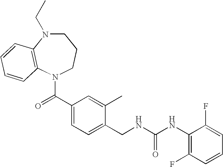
C1N(CC)C2=C(N(C(C3=CC=C(CNC(NC4=C(F)C=CC=C4F)=O)C(C)=C3)=O)CC1)C=CC=C2
